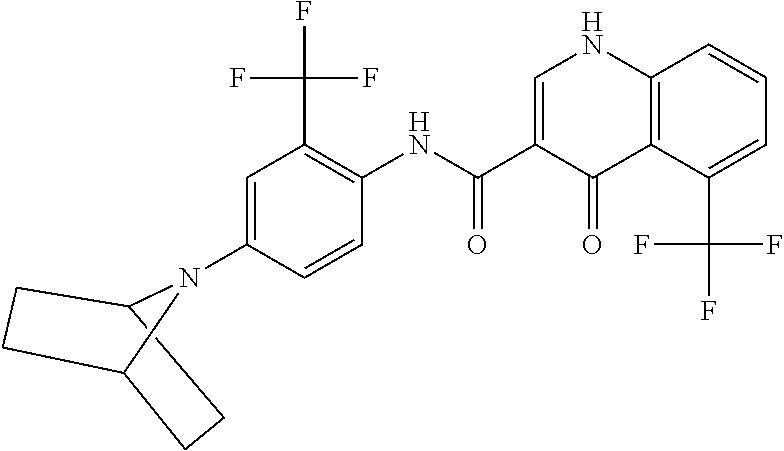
C1(N2C3CCC2CC3)=CC(C(F)(F)F)=C(NC(C2=CNC3=C(C2=O)C(C(F)(F)F)=CC=C3)=O)C=C1
